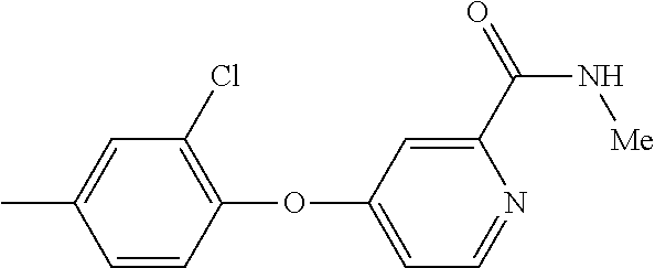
C1(C(=O)N[Me])=CC(OC2=C(Cl)C=C(C)C=C2)=CC=N1
